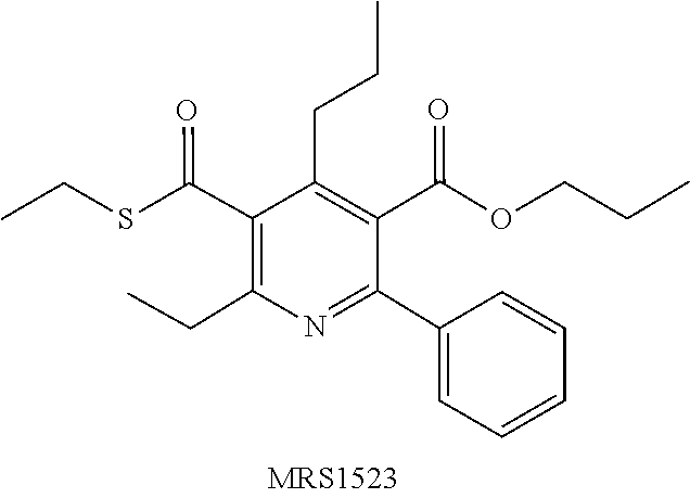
O(CCC)C(C1=C(CCC)C(C(SCC)=O)=C(CC)N=C1C1=CC=CC=C1)=O
